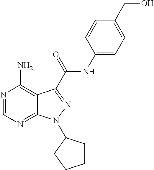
N1=CN=C2C(=C1N)C(C(NC1=CC=C(CO)C=C1)=O)=NN2C1CCCC1
